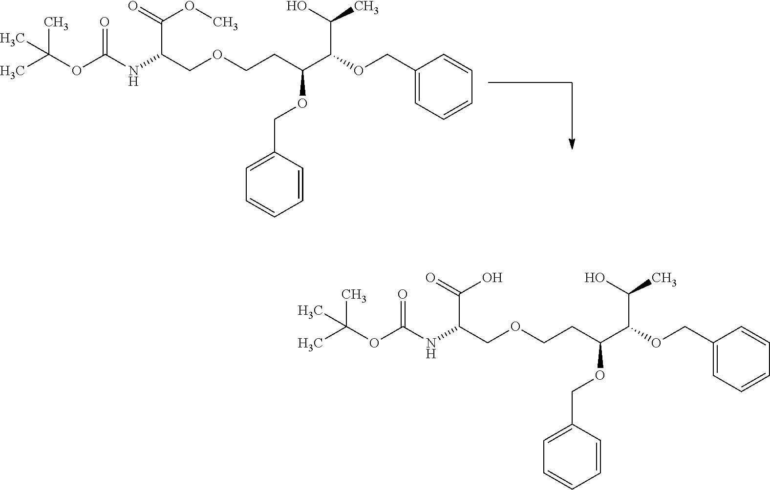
CC(OC(NC(COCCC(C(C(C)O)OCC1=CC=CC=C1)OCC1=CC=CC=C1)C(=O)OC)=O)(C)C.CC(OC(NC(COCCC(C(C(C)O)OCC1=CC=CC=C1)OCC1=CC=CC=C1)C(=O)O)=O)(C)C
